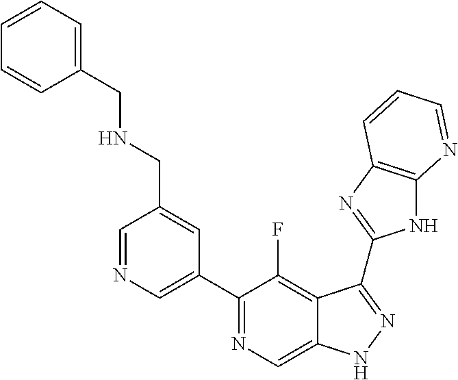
C1=NC=C(C2=NC=C3C(=C2F)C(C2=NC4=C(N2)N=CC=C4)=NN3)C=C1CNCC1=CC=CC=C1
